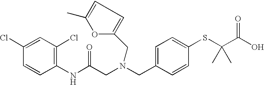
C1=C(CN(CC(NC2=C(Cl)C=C(Cl)C=C2)=O)CC2=CC=C(C)O2)C=CC(SC(C(O)=O)(C)C)=C1
